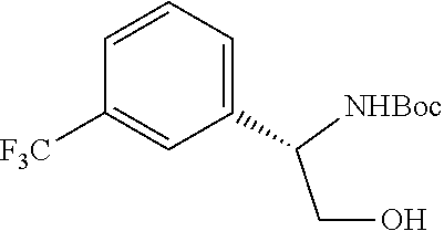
C1(C(CO)[NHBoc])=CC=CC([F3C])=C1
